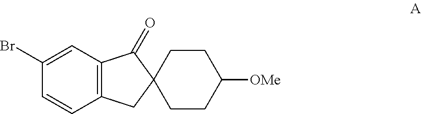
C1=CC2=C(C=C1Br)C(=O)C1(C2)CCC([OMe])CC1
